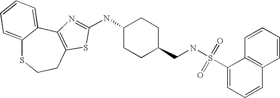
C12=CC=CC=C1C1=C(CCS2)SC(NC2CCC(CNS(C3=CC=CC4=C3C=CC=C4)(=O)=O)CC2)=N1
